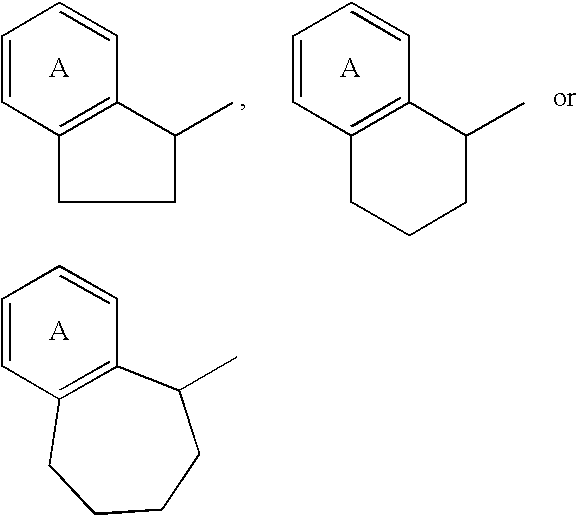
C1C(C)C2=C(C1)C=CC=C2.C1C(C)C2=C(C=CC=C2)CC1.C12=C(C=CC=C1)CCCCC2C
